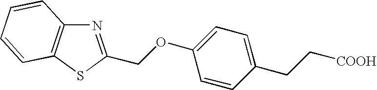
O(C1=CC=C(CC[COOH])C=C1)CC1=NC2=C(S1)C=CC=C2
